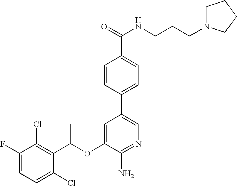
C1=C(F)C(Cl)=C(C(OC2=CC(C3=CC=C(C(=O)NCCCN4CCCC4)C=C3)=CN=C2N)C)C(Cl)=C1
